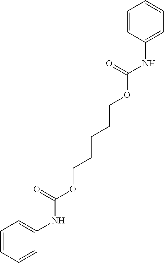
C1(NC(OCCCCCOC(NC2=CC=CC=C2)=O)=O)=CC=CC=C1
